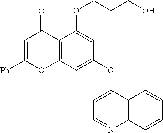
C1=C([Ph])OC2=C(C1=O)C(OCCCO)=CC(OC1=CC=NC3=C1C=CC=C3)=C2
